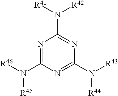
N1=C(N([R46])[R45])N=C(N([R43])[R44])N=C1N([R41])[R42]
